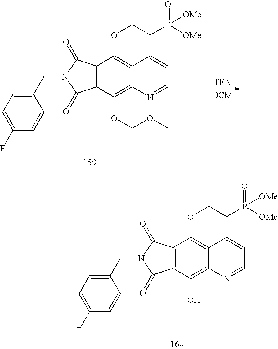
C1(F)=CC=C(CN2C(=O)C3=C(C2=O)C(OCCP([OMe])([OMe])=O)=C2C(=C3O)N=CC=C2)C=C1.C1(F)=CC=C(CN2C(=O)C3=C(C2=O)C(OCCP([OMe])([OMe])=O)=C2C(=C3OCOC)N=CC=C2)C=C1
